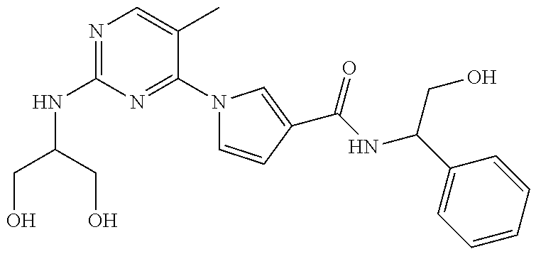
N(C1=NC=C(C)C(N2C=CC(C(NC(C3=CC=CC=C3)CO)=O)=C2)=N1)C(CO)CO
